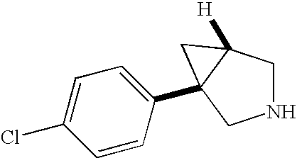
N1CC2([H])C(C3=CC=C(Cl)C=C3)(C1)C2
